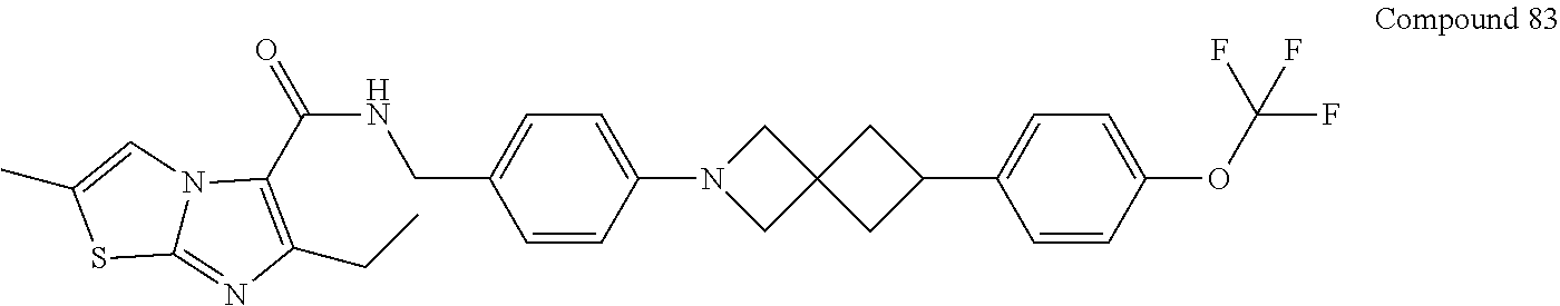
C1(C2=CC=C(OC(F)(F)F)C=C2)CC2(C1)CN(C1=CC=C(CNC(=O)C3=C(CC)N=C4N3C=C(C)S4)C=C1)C2
